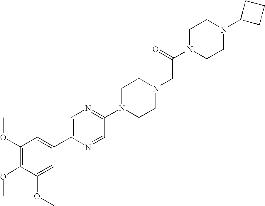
C1(OC)=C(OC)C(OC)=CC(C2=CN=C(N3CCN(CC(N4CCN(C5CCC5)CC4)=O)CC3)C=N2)=C1
